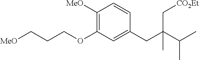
[MeO]CCCOC1=C([MeO])C=CC(CC(C(C)C)(C[CO2Et])C)=C1
